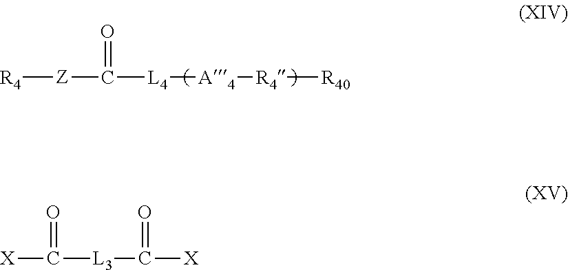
[R4][Z]C(=O)[L4][A4][R4][R40].[X]C([L3]C(=O)[X])=O
